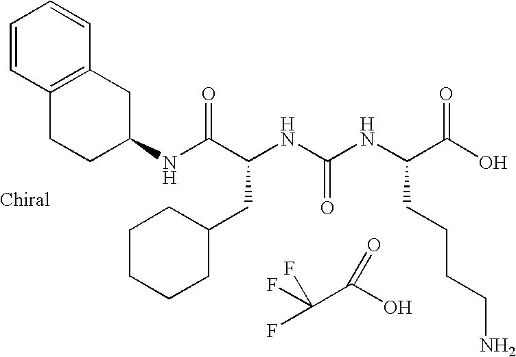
N(C(C(NC(NC(C(O)=O)CCCCN)=O)CC1CCCCC1)=O)C1CC2=C(CC1)C=CC=C2.FC(C(O)=O)(F)F
